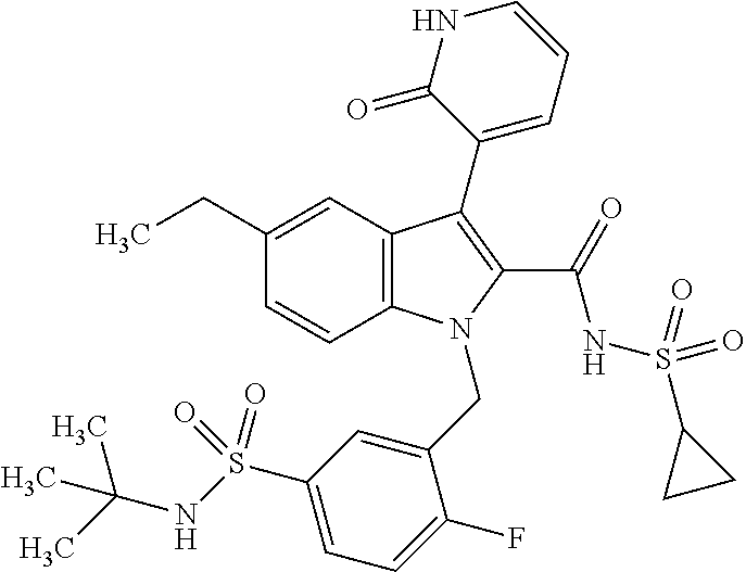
C1(CC)=CC2=C(C=C1)N(CC1=CC(S(NC(C)(C)C)(=O)=O)=CC=C1F)C(C(=O)NS(=O)(=O)C1CC1)=C2C1=CC=CNC1=O
